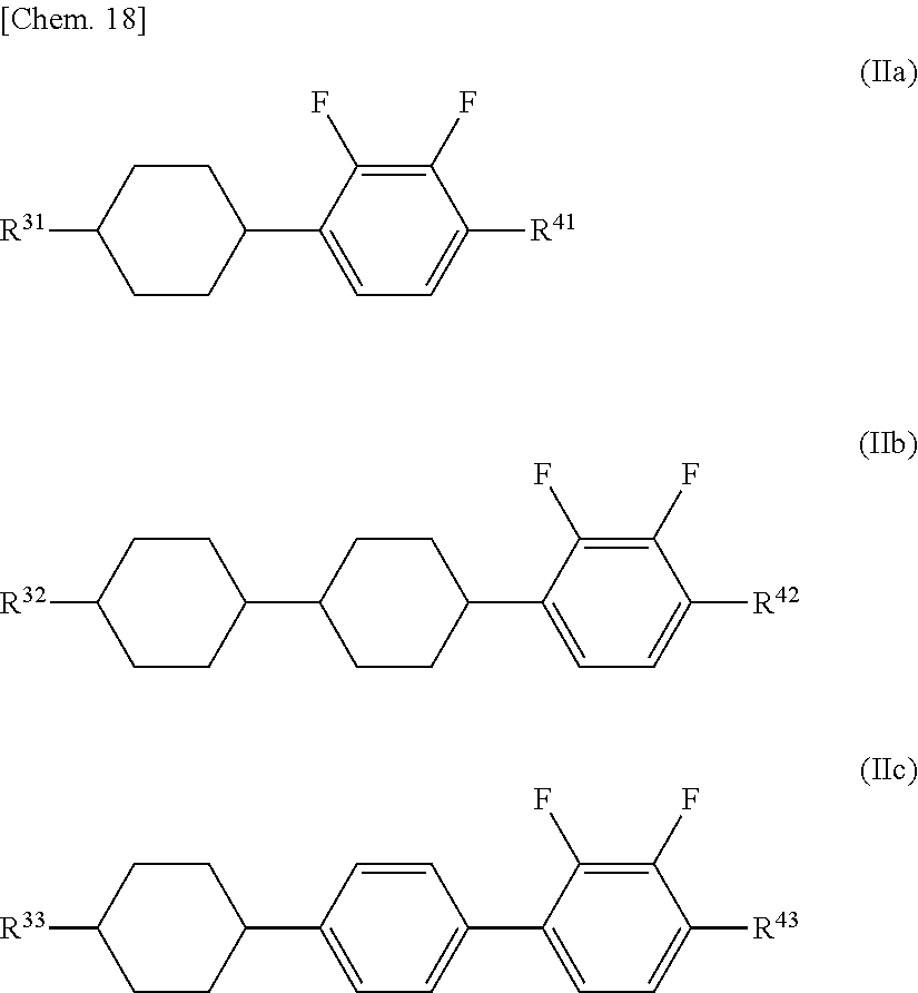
C1(F)=C(F)C(C2CCC([R31])CC2)=CC=C1[R41].C1(F)=C(F)C(C2CCC(C3CCC([R32])CC3)CC2)=CC=C1[R42].C1(F)=C(F)C(C2=CC=C(C3CCC([R33])CC3)C=C2)=CC=C1[R43]
